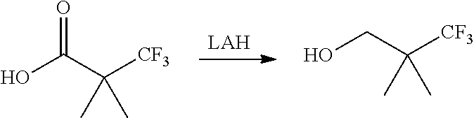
[LAH].OC(C([CF3])(C)C)=O.OCC([CF3])(C)C
